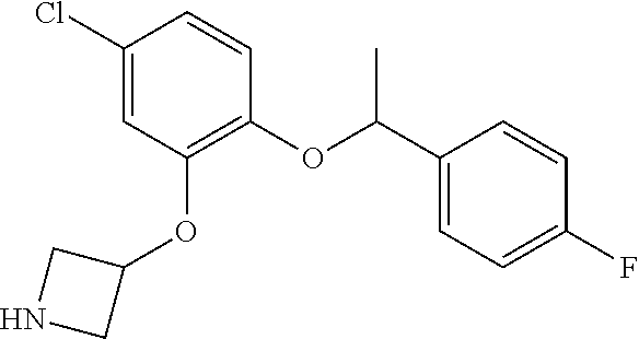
C1(Cl)=CC(OC2CNC2)=C(OC(C2=CC=C(F)C=C2)C)C=C1
